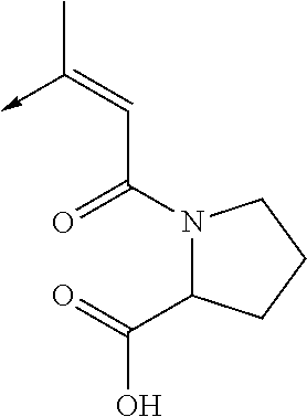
C(C(N1C(C(=O)O)CCC1)=O)=C(C)->C
